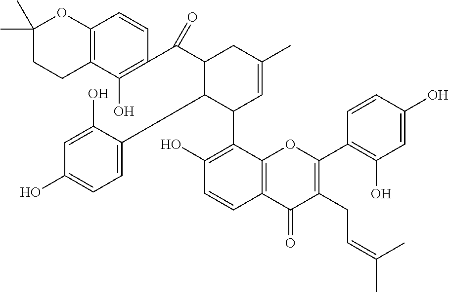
C1(C)(C)CCC2=C(O1)C=CC(C(C1C(C3=CC=C(O)C=C3O)C(C3=C(O)C=CC4=C3OC(C3=C(O)C=C(O)C=C3)=C(CC=C(C)C)C4=O)C=C(C)C1)=O)=C2O
